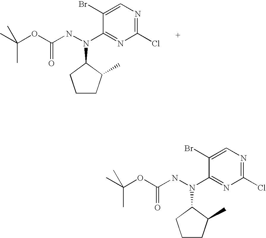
C1(Br)=CN=C(Cl)N=C1N(NC(OC(C)(C)C)=O)C1CCCC1C.C1(Br)=CN=C(Cl)N=C1N(NC(OC(C)(C)C)=O)C1CCCC1C
